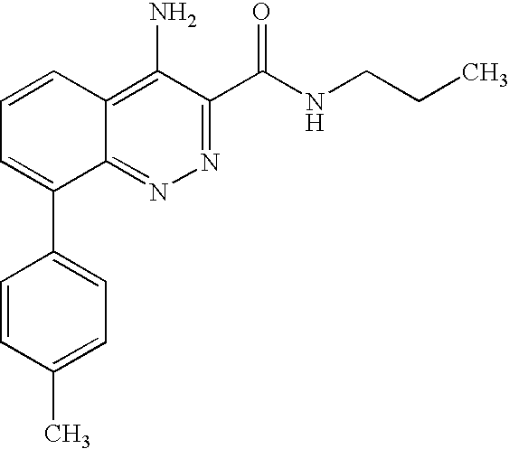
C1=C(C)C=CC(C2=CC=CC3=C(N)C(C(=O)NCCC)=NN=C23)=C1
